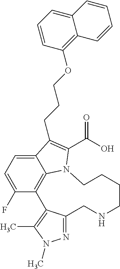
N1=C2C(=C(C)N1C)C1=C3C(=CC=C1F)C(CCCOC1=C4C(=CC=C1)C=CC=C4)=C(C(O)=O)N3CCCCNC2
